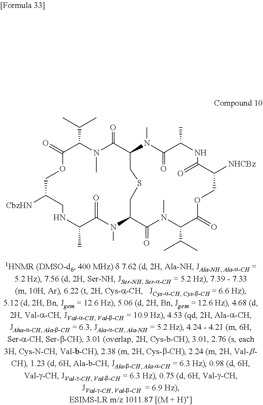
[CbzHN]C1CNC(C)C(=O)N(C)C2CSCC(C(=O)N(C)C(C(C)C)C(=O)OC1)N(C)C(=O)C(C)NC(=O)C([NHCBz])COC(=O)C(C(C)C)N(C)C2=O
